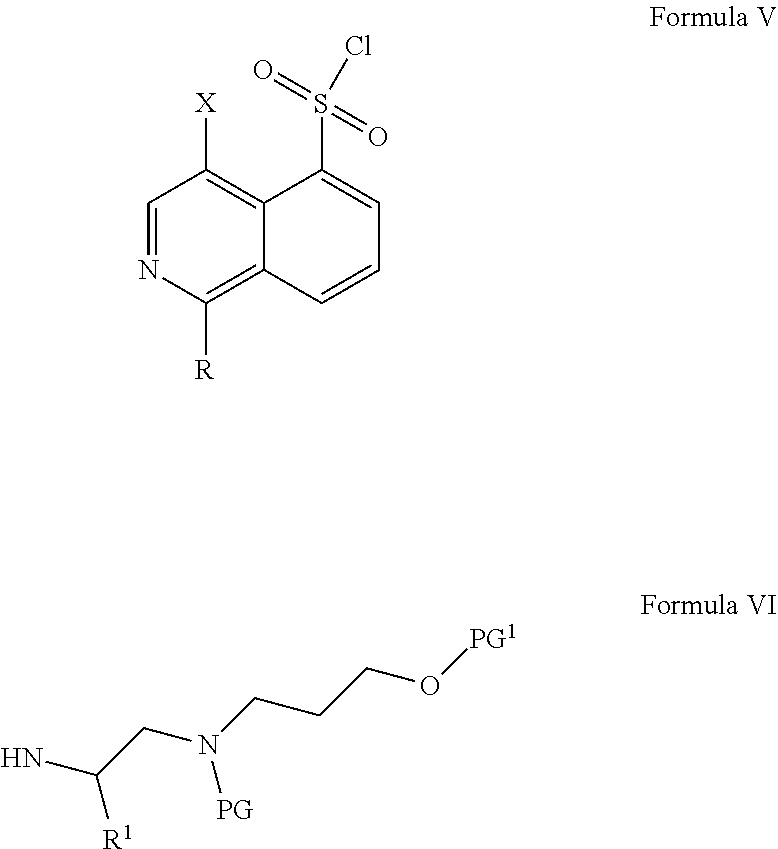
C1=NC([R])=C2C(=C1[X])C(S(=O)(=O)Cl)=CC=C2.NC(CN(CCCO[PG1])[PG])[R1]
